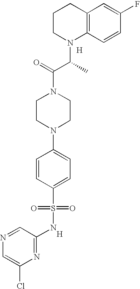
C12=C(C=CC(F)=C1)N(C(C)C(=O)N1CCN(C3=CC=C(S(=O)(=O)NC4=NC(Cl)=CN=C4)C=C3)CC1)CCC2.[H].[H]
